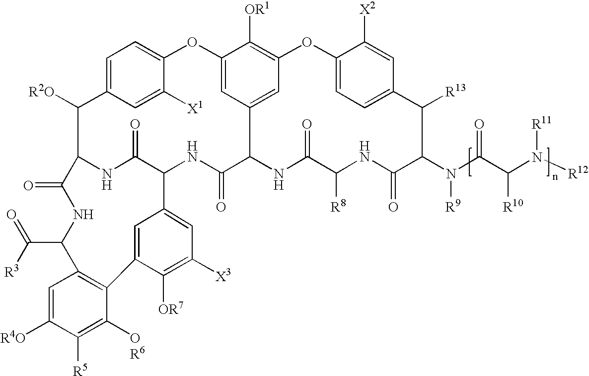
C1=C2C=C([X1])C(=C1)OC1=CC3=CC(=C1[OR1])OC1=CC=C(C=C1[X2])C([R13])C(N(C(C([R10])N([R11])[R12])=O)[R9])C(=O)NC([R8])C(=O)NC3C(=O)NC1C(=O)NC(C2[R2O])C(=O)NC(C(=O)[R3])C2=C(C([OR6])=C([R5])C([R4O])=C2)C2=CC1=CC([X3])=C2[OR7]
